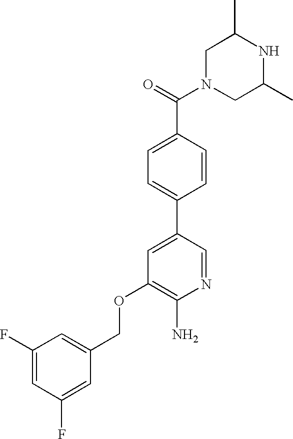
C1N(C(=O)C2=CC=C(C3=CC(OCC4=CC(F)=CC(F)=C4)=C(N)N=C3)C=C2)CC(C)NC1C
